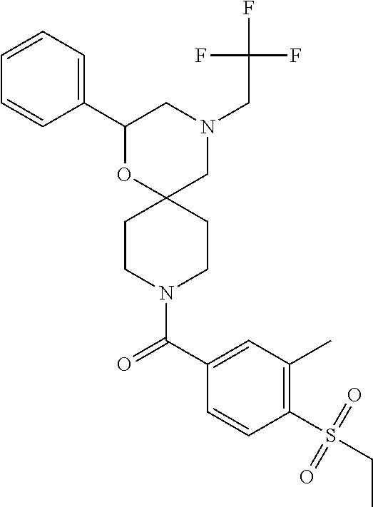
C1(C2=CC=CC=C2)OC2(CN(CC(F)(F)F)C1)CCN(C(C1=CC(C)=C(S(=O)(CC)=O)C=C1)=O)CC2
